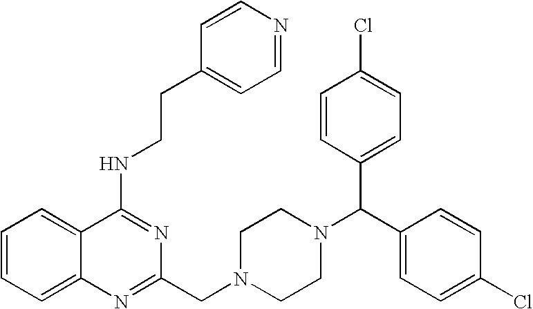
C1=CC=C2C(=C1)C(NCCC1=CC=NC=C1)=NC(CN1CCN(C(C3=CC=C(Cl)C=C3)C3=CC=C(Cl)C=C3)CC1)=N2
